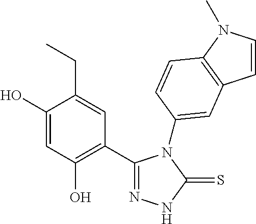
C1(C2=C(O)C=C(O)C(CC)=C2)=NNC(=S)N1C1=CC2=C(N(C)C=C2)C=C1
